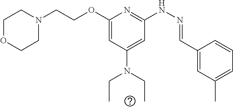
C1N(CCOC2=CC(N(CC)CC)=CC(NN=CC3=CC(C)=CC=C3)=N2)CCOC1
